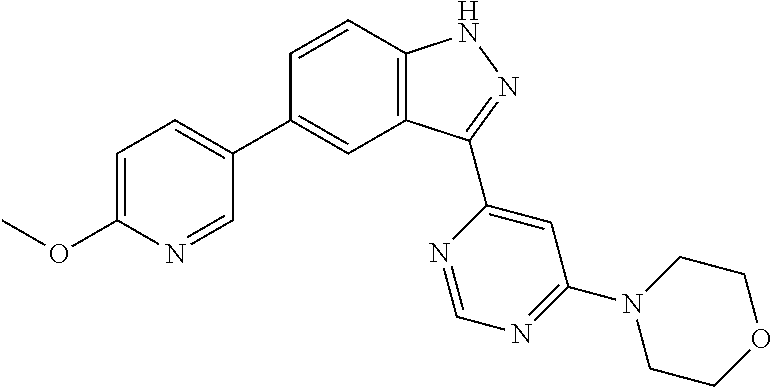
C1=CC2=C(C=C1C1=CC=C(OC)N=C1)C(C1=CC(N3CCOCC3)=NC=N1)=NN2
